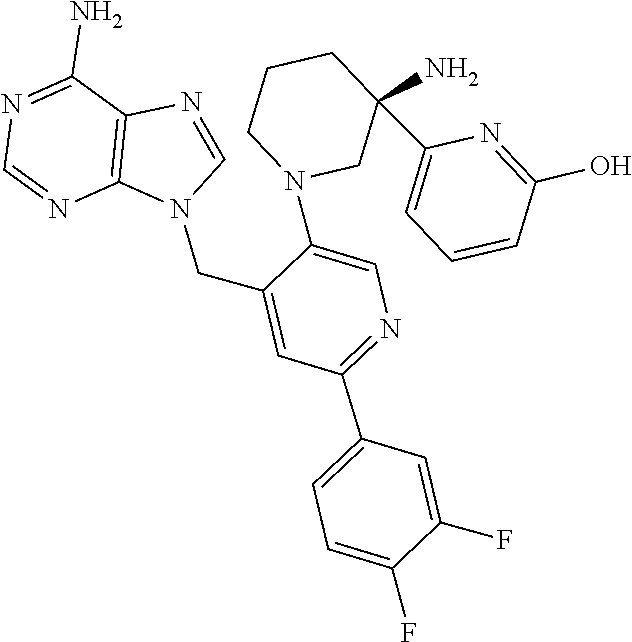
C1=NC2=C(C(N)=N1)N=CN2CC1=CC(C2=CC=C(F)C(F)=C2)=NC=C1N1CC(C2=CC=CC(O)=N2)(N)CCC1
